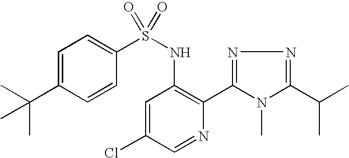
C1=C(C(C)(C)C)C=CC(S(NC2=C(C3=NN=C(C(C)C)N3C)N=CC(Cl)=C2)(=O)=O)=C1
